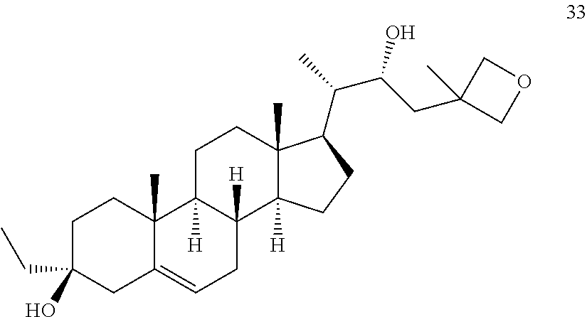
C1C(CC)(O)CC2=CCC3([H])C([H])(C2(C)C1)CCC1(C)C3([H])CCC1C(C)C(CC1(C)COC1)O
